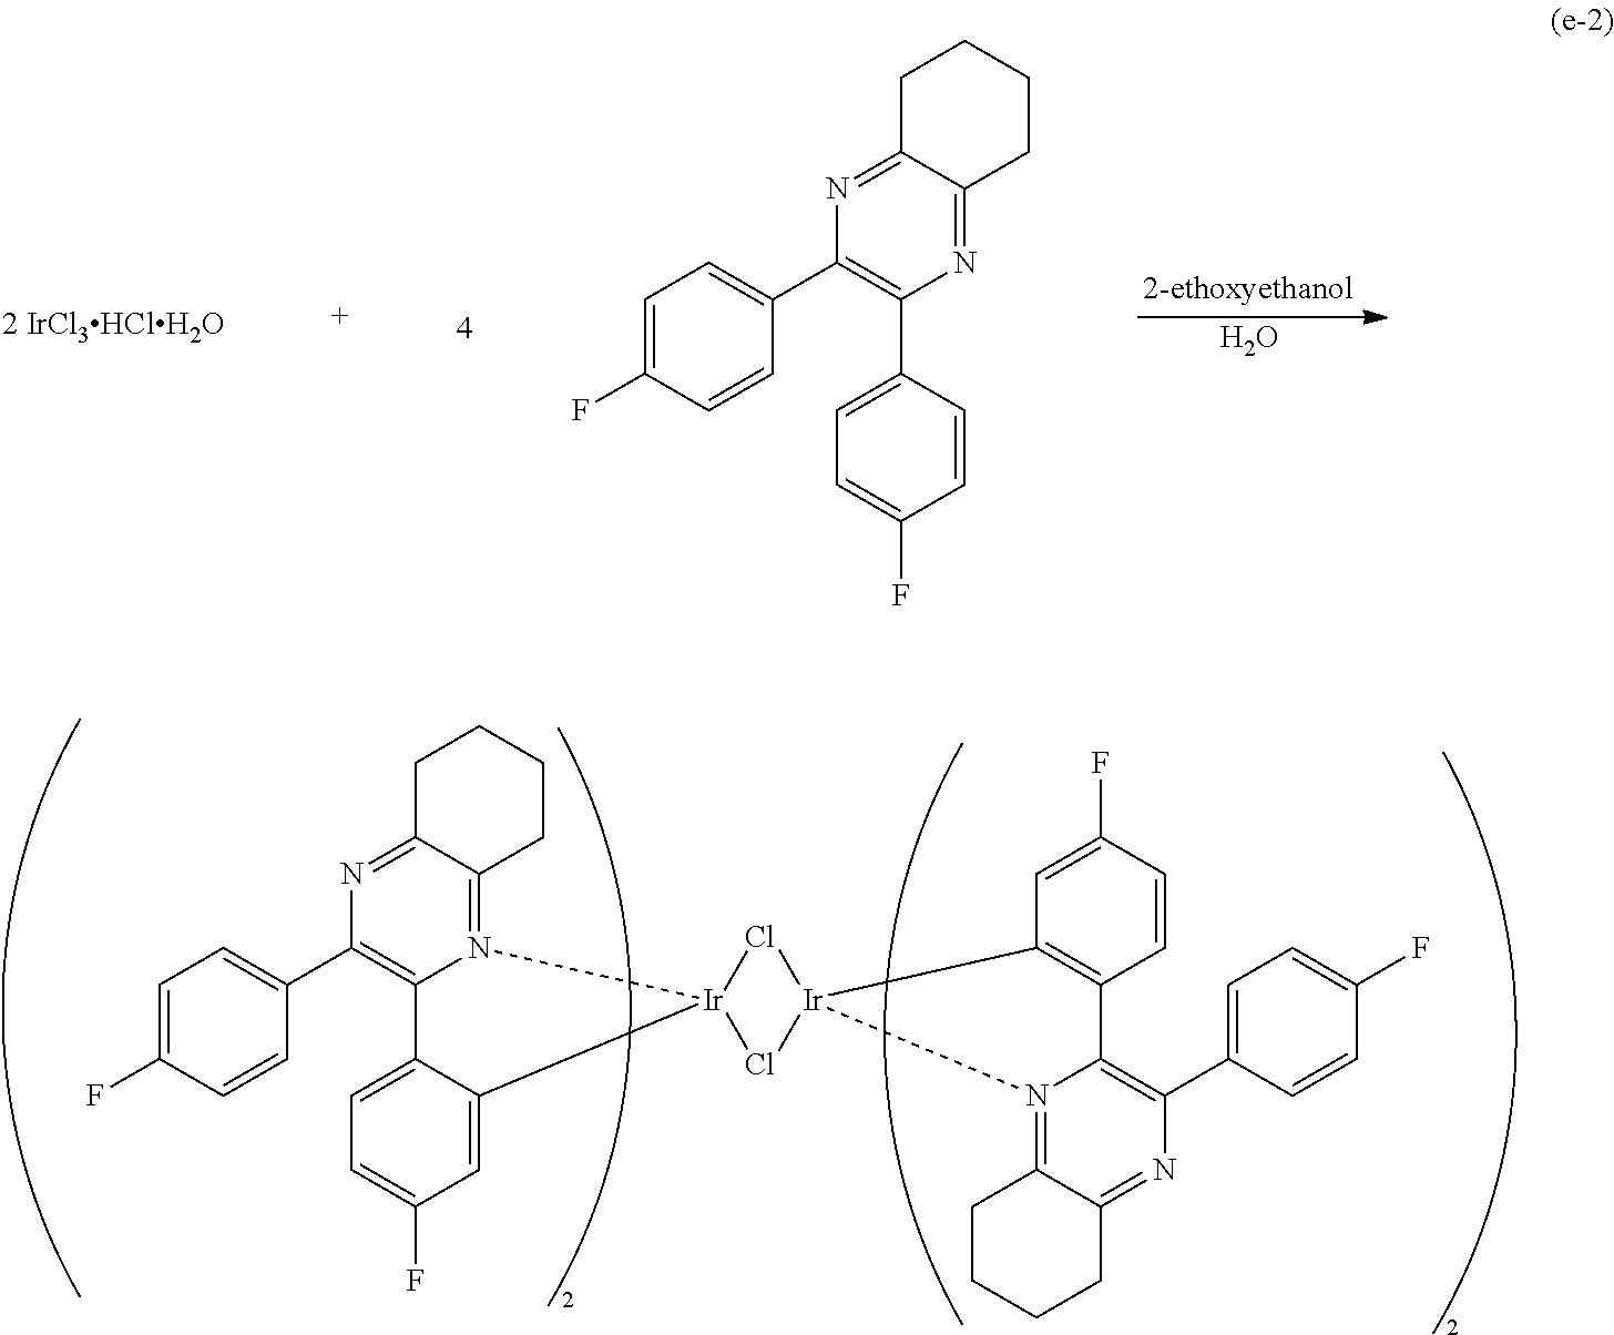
C1=C(F)C=CC(C2=C(C3=CC=C(F)C=C3)N=C3C(=N2)CCCC3)=C1.O.C1=C(F)C=CC(C2=C3N(=C4C(=N2)CCCC4)[Ir]2(C4=CC(F)=CC=C34)Cl[Ir]3(Cl2)C2=C(C4=C(C5=CC=C(F)C=C5)N=C5C(=N34)CCCC5)C=CC(F)=C2)=C1
